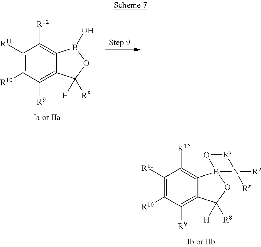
C1([R11])=C([R10])C([R9])=C2C(=C1[R12])B1(OC2([R8])[H])O[Rx]N1([Ry])[Rz].C1([R11])=C([R10])C([R9])=C2C(=C1[R12])B(O)OC2([R8])[H]
